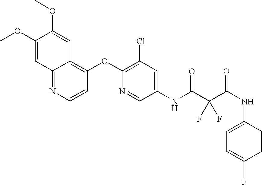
COC1=CC2=NC=CC(OC3=C(Cl)C=C(NC(C(C(NC4=CC=C(F)C=C4)=O)(F)F)=O)C=N3)=C2C=C1OC
